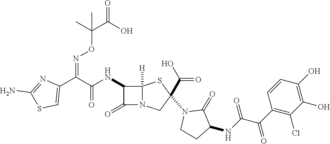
C(=O)(NC1C(=O)N2C1([H])SC(N1CCC(NC(C(C3=C(Cl)C(O)=C(O)C=C3)=O)=O)C1=O)(C(O)=O)C2)C(C1=CSC(N)=N1)=NOC(C(O)=O)(C)C
